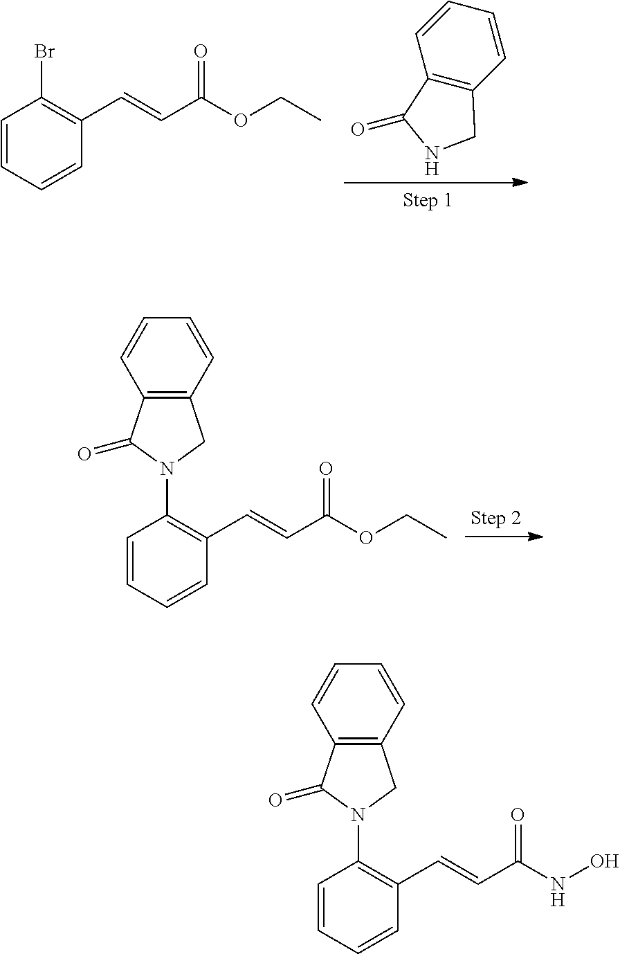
C1=CC=CC(C=CC(OCC)=O)=C1Br.C12=C(C(=O)NC1)C=CC=C2.C12=C(C(=O)N(C3=C(C=CC(OCC)=O)C=CC=C3)C1)C=CC=C2.C12=C(C(=O)N(C3=C(C=CC(NO)=O)C=CC=C3)C1)C=CC=C2
